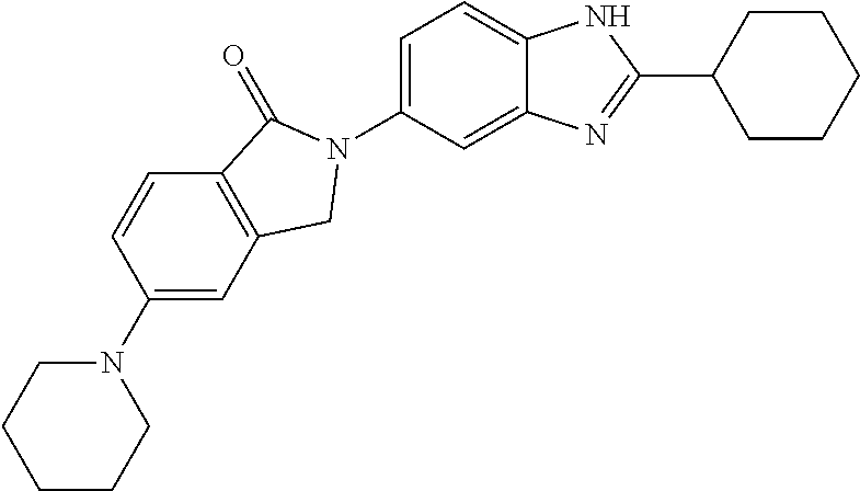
C1(N2CCCCC2)=CC2=C(C=C1)C(=O)N(C1=CC=C3C(=C1)N=C(C1CCCCC1)N3)C2
